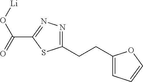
C1(CCC2=CC=CO2)=NN=C(C(=O)O[Li])S1
